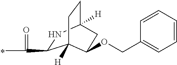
C1(C(=O)C)NC2([H])CCC1([H])C(OCC1=CC=CC=C1)C2
